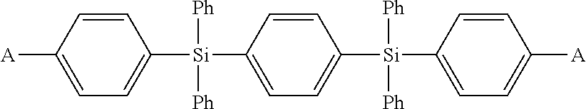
[Ph][Si]([Ph])(C1=CC=C([Si](C2=CC=C([A])C=C2)([Ph])[Ph])C=C1)C1=CC=C([A])C=C1
